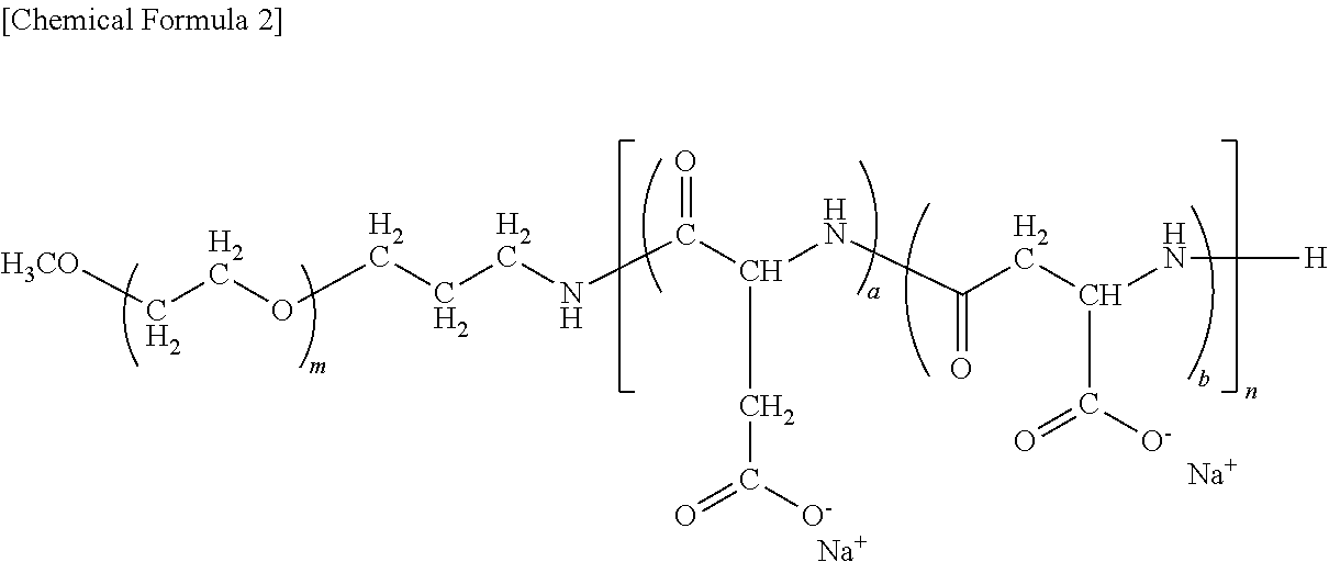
[H3CO]CCOCCCNC(C(NC(CC(N[H])C(=O)[O-])=O)CC(=O)[O-])=O.[Na].[Na]
